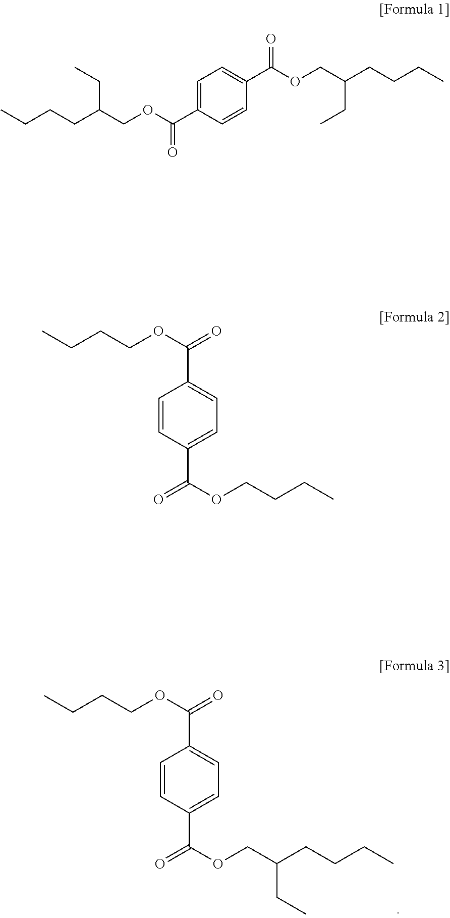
C1=CC(C(=O)OCC(CCCC)CC)=CC=C1C(OCCCC)=O.C1=C(C(OCC(CCCC)CC)=O)C=CC(C(OCC(CCCC)CC)=O)=C1.C1=CC(C(=O)OCCCC)=CC=C1C(OCCCC)=O
